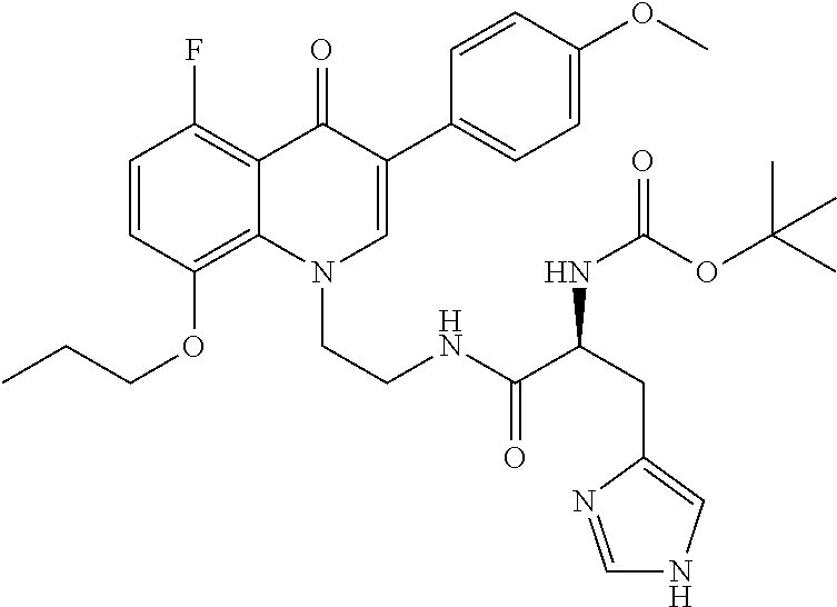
C1=C(OC)C=CC(C2=CN(CCNC(C(CC3=CNC=N3)NC(OC(C)(C)C)=O)=O)C3=C(OCCC)C=CC(F)=C3C2=O)=C1
